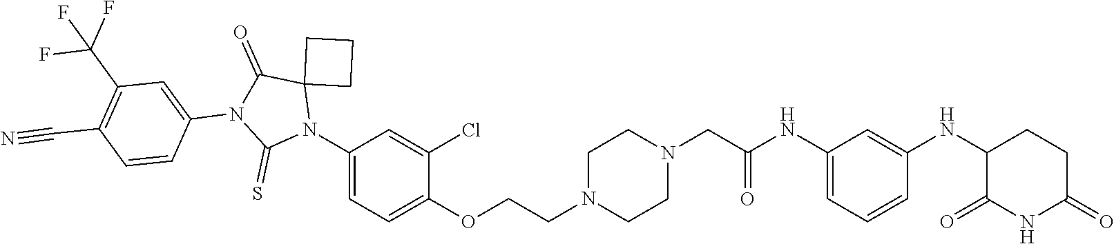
C1CN(CCOC2=CC=C(N3C4(C(=O)N(C5=CC(C(F)(F)F)=C(C#N)C=C5)C3=S)CCC4)C=C2Cl)CCN1CC(=O)NC1=CC=CC(NC2CCC(=O)NC2=O)=C1
